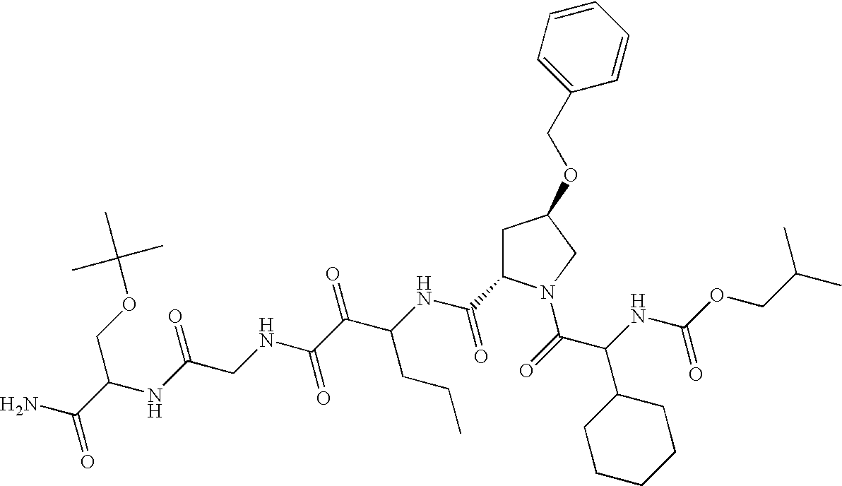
C(OC(NC(C(=O)N1CC(OCC2=CC=CC=C2)CC1C(NC(C(C(NCC(NC(COC(C)(C)C)C(N)=O)=O)=O)=O)CCC)=O)C1CCCCC1)=O)C(C)C
